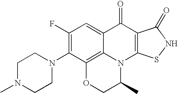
N1(C2=C(F)C=C3C4=C2OCC(C)N4C2=C(C3=O)C(=O)NS2)CCN(C)CC1
